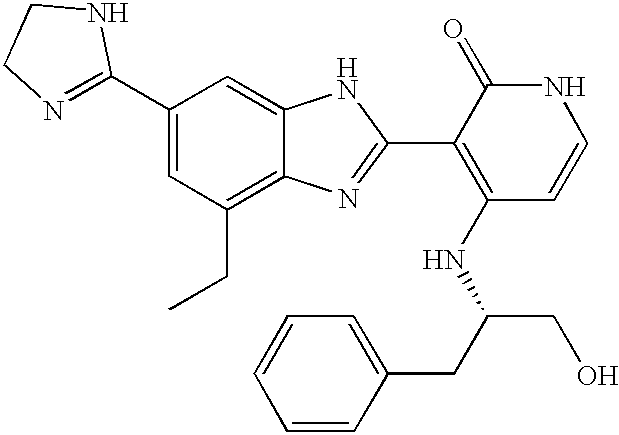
C1(C2=CC(CC)=C3C(=C2)NC(C2=C(NC(CO)CC4=CC=CC=C4)C=CNC2=O)=N3)=NCCN1
